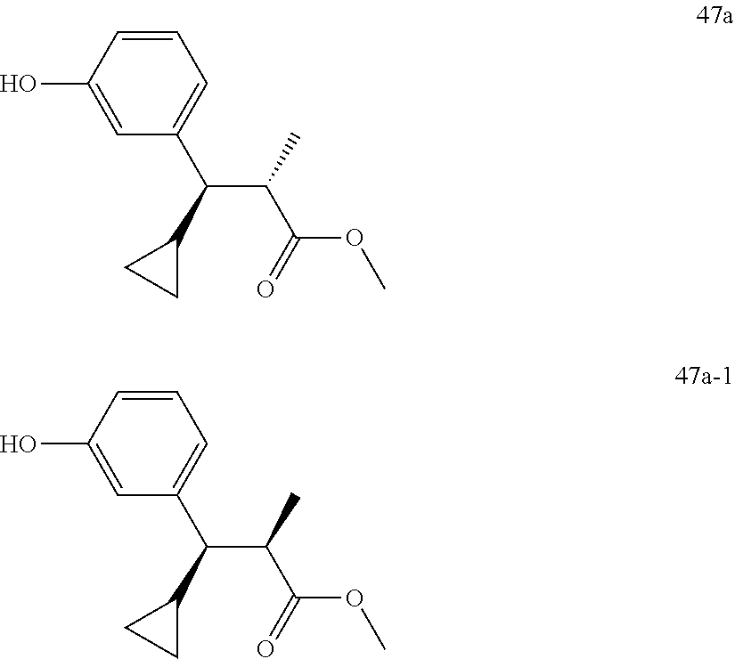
OC1=CC(C(C2CC2)C(C(=O)OC)C)=CC=C1.OC1=CC(C(C2CC2)C(C(=O)OC)C)=CC=C1
